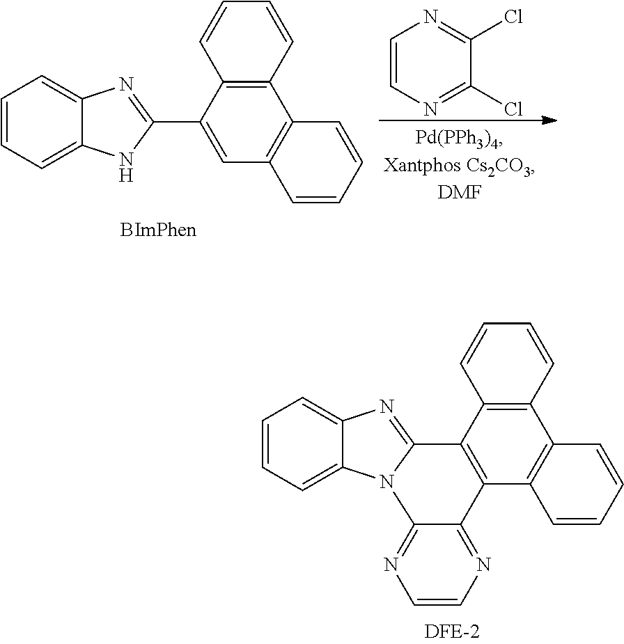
C1=CC2=C(C=C1)C(C1=NC3=CC=CC=C3N1)=CC1=C2C=CC=C1.C1=CN=C(Cl)C(Cl)=N1.C1=CC2=C(C=C1)C1=C(C3=C2C=CC=C3)C2=NC=CN=C2N2C1=NC1=CC=CC=C12
